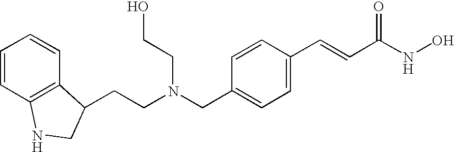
C1=CC2=C(C=C1)C(CCN(CC1=CC=C(C=CC(NO)=O)C=C1)CCO)CN2
